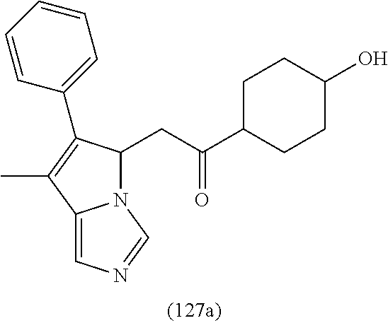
C1C(C(=O)CC2N3C(=CN=C3)C(C)=C2C2=CC=CC=C2)CCC(O)C1
